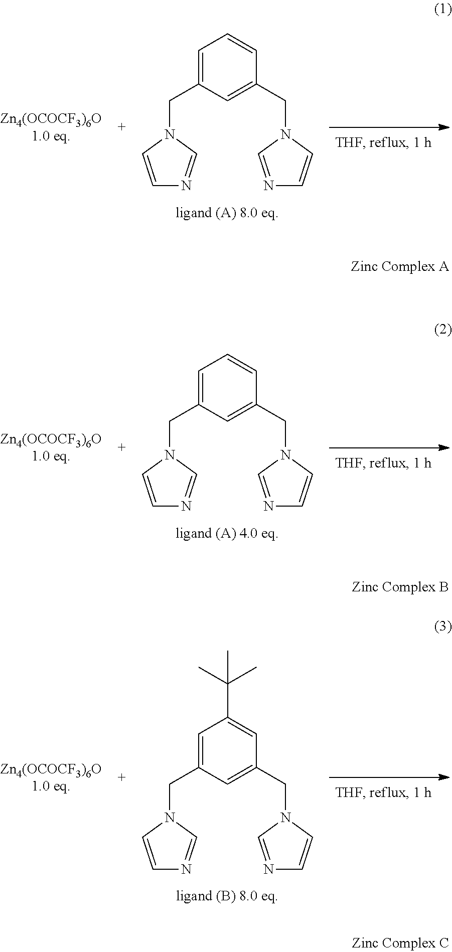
C1=C(CN2C=CN=C2)C=C(CN2C=NC=C2)C=C1.C1=C(CN2C=CN=C2)C=C(CN2C=NC=C2)C=C1.C1=C(CN2C=CN=C2)C=C(CN2C=NC=C2)C=C1C(C)(C)C
